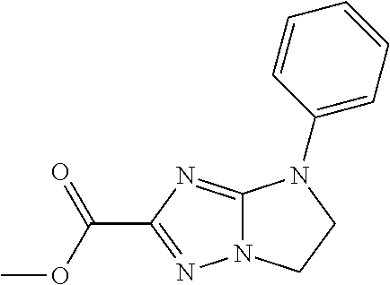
C12=NC(C(OC)=O)=NN1CCN2C1=CC=CC=C1
